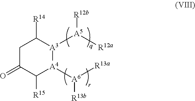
C1(=O)CC([R14])[A3]([A5]([R12a])[R12b])[A4]([A6]([R13a])[R13b])C1[R15]
